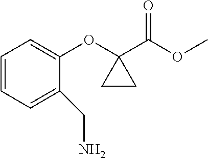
C1=CC=C(CN)C(OC2(C(OC)=O)CC2)=C1
